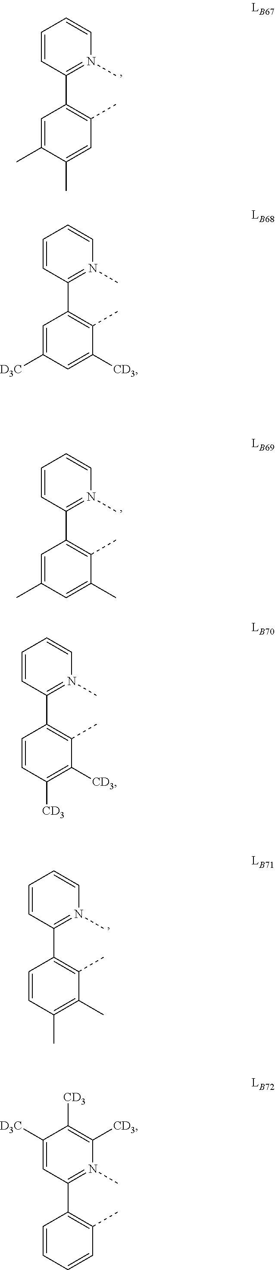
C1=CC(C2=C(C)C=C(C)C(C)=C2)=N(C)C=C1.C1=CC(C2=C(C)C(C)=CC(C)=C2)=N(C)C=C1.C1=CC(C2=C(C)C(C)=C(C)C=C2)=N(C)C=C1.C1=CC(C2=C(C)C([CD3])=C([CD3])C=C2)=N(C)C=C1.C1([D3C])=CC(C2=C(C)C=CC=C2)=N(C)C([CD3])=C1[CD3].C1=CC(C2=C(C)C([CD3])=CC([D3C])=C2)=N(C)C=C1
